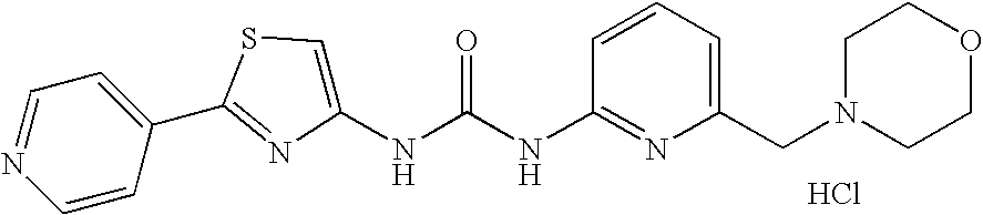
C1=CC(C2=NC(NC(NC3=NC(CN4CCOCC4)=CC=C3)=O)=CS2)=CC=N1.Cl
